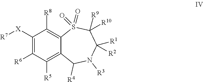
C1([X][R7])=C([R6])C([R5])=C2C(=C1[R8])S(=O)(=O)C([R10])([R9])C([R1])([R2])N([R3])C2[R4]
